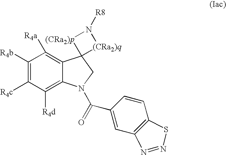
C1([R4b])=C([R4c])C([R4d])=C2C(=C1[R4a])C1(CN2C(=O)C2=CC3=C(C=C2)SN=N3)[(CRa2)q]N([R8])[(CRa2)p]1
